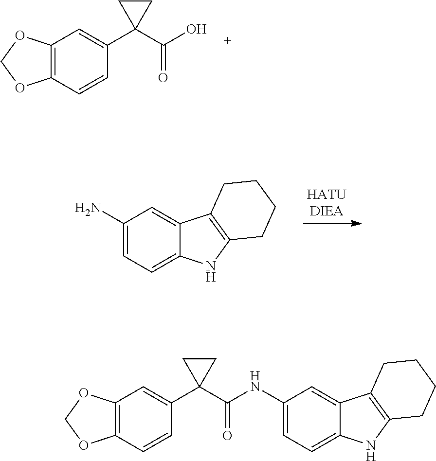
C12=C(C=CC(C3(C(O)=O)CC3)=C1)OCO2.[HATUDIEA].C1(N)=CC=C2C(=C1)C1=C(N2)CCCC1.C(=O)(NC1=CC=C2C(=C1)C1=C(N2)CCCC1)C1(C2=CC3=C(C=C2)OCO3)CC1
